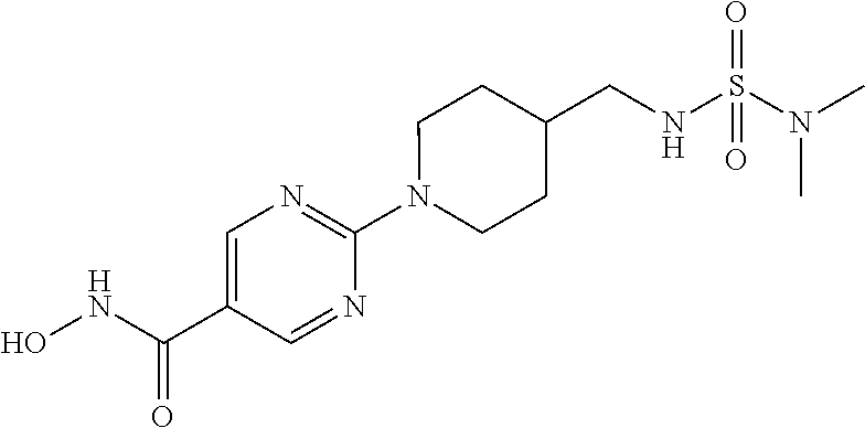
C1(C(NO)=O)=CN=C(N2CCC(CNS(N(C)C)(=O)=O)CC2)N=C1
